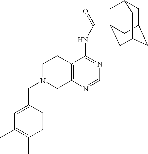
C1N(CC2=CC(C)=C(C)C=C2)CC2=C(C1)C(NC(=O)C13CC4CC(CC(C1)C4)C3)=NC=N2
